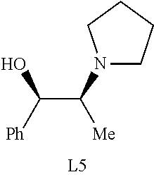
C(C([Me])N1CCCC1)(O)[Ph]
